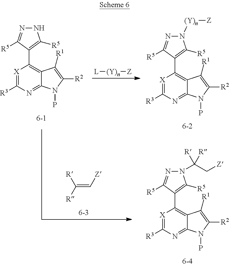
[L][(Y)n][Z].[X]1=C([R3])N=C2C(=C1C1=C([R5])NN=C1[R5])C([R1])=C([R2])N2P.[X]1=C([R3])N=C2C(=C1C1=C([R5])N([(Y)n][Z])N=C1[R5])C([R1])=C([R2])N2P.[X]1=C([R3])N=C2C(=C1C1=C([R5])N(C(C[Z])([R])[R])N=C1[R5])C([R1])=C([R2])N2P.C(=C[Z])([R])[R]
